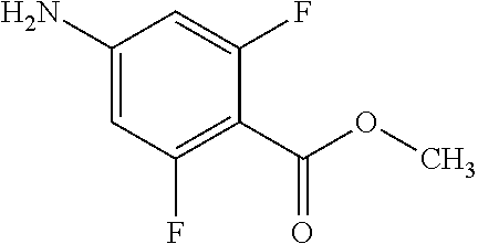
C1(F)=C(C(OC)=O)C(F)=CC(N)=C1
